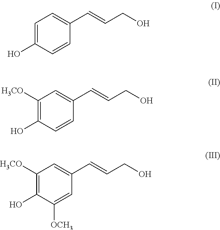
C1=C(O)C=CC(C=CCO)=C1.C1([H3CO])=C(O)C=CC(C=CCO)=C1.C1([H3CO])=C(O)C([OCH3])=CC(C=CCO)=C1
